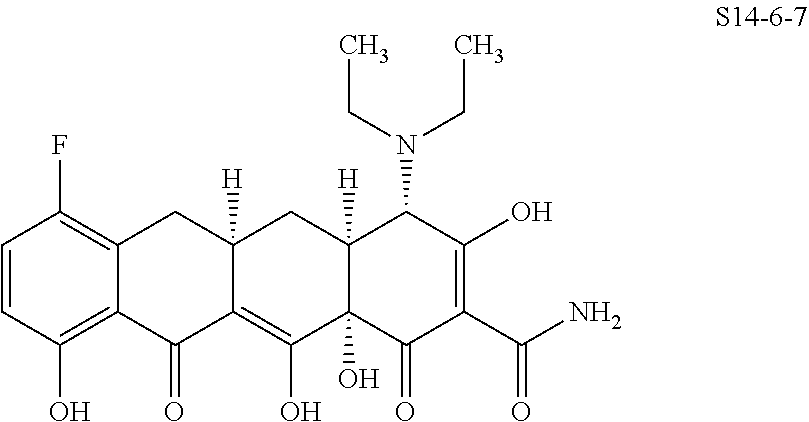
C1=CC(O)=C2C(=C1F)CC1([H])C(=C(O)C3(O)C([H])(C1)C(N(CC)CC)C(O)=C(C(N)=O)C3=O)C2=O
